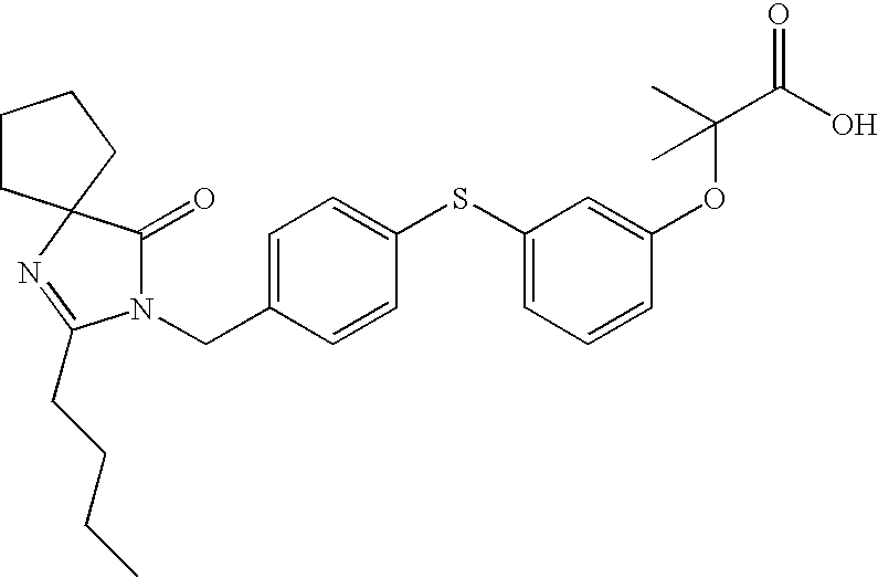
N1(CC2=CC=C(SC3=CC=CC(OC(C(=O)O)(C)C)=C3)C=C2)C(=O)C2(N=C1CCCC)CCCC2
